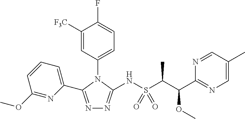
N1=C(C2=CC=CC(OC)=N2)N(C2=CC=C(F)C([F3C])=C2)C(NS(C(C(C2=NC=C(C)C=N2)OC)C)(=O)=O)=N1
